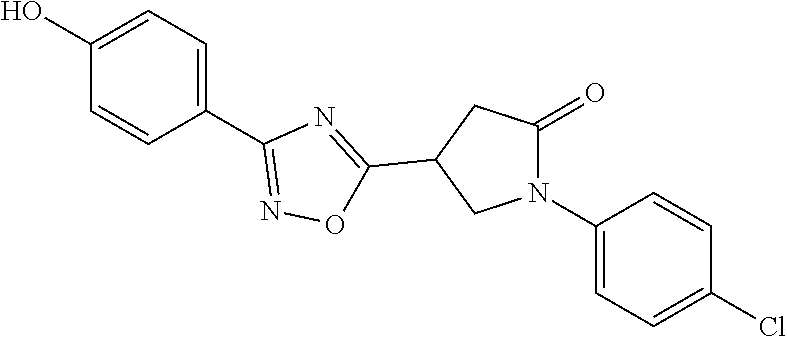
C1(O)=CC=C(C2=NOC(C3CC(=O)N(C4=CC=C(Cl)C=C4)C3)=N2)C=C1
